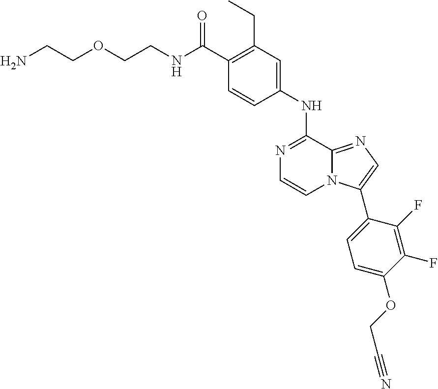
C(NC(C1=C(CC)C=C(NC2=NC=CN3C2=NC=C3C2=CC=C(OCC#N)C(F)=C2F)C=C1)=O)COCCN
